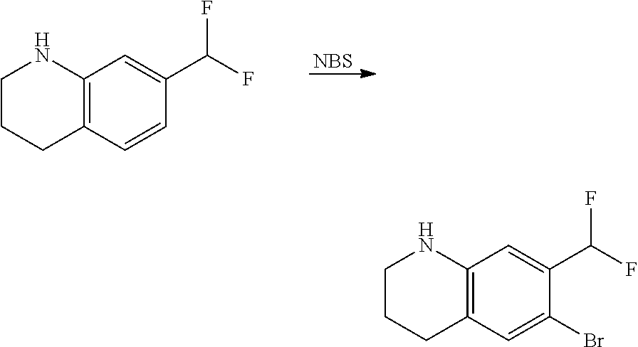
[NBS].N1CCCC2=C1C=C(C(F)F)C=C2.N1CCCC2=C1C=C(C(F)F)C(Br)=C2
